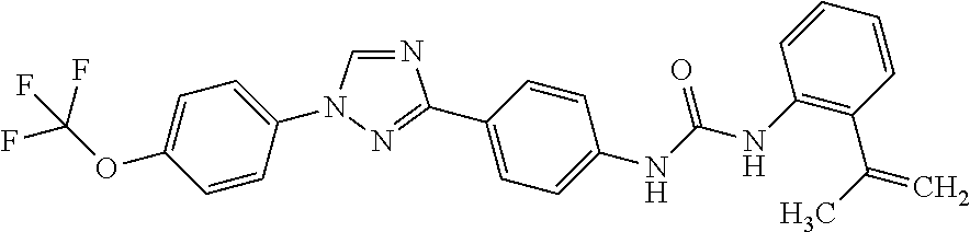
N1=CN(C2=CC=C(OC(F)(F)F)C=C2)N=C1C1=CC=C(NC(=O)NC2=C(C(C)=C)C=CC=C2)C=C1
